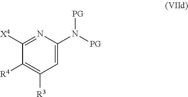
C1([X4])=NC(N([PG])[PG])=CC([R3])=C1[R4]
